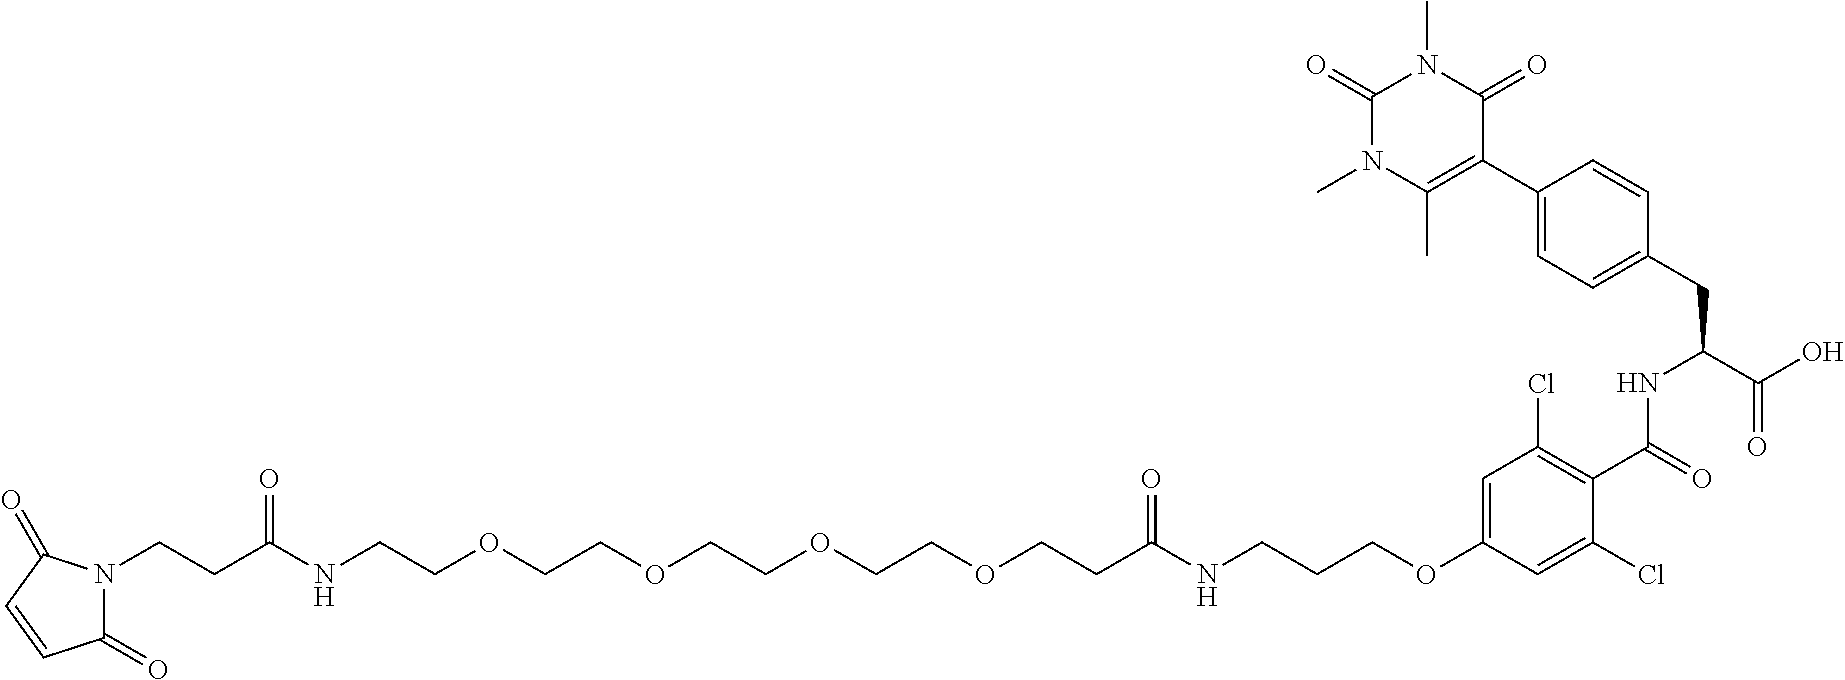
C1(=O)N(CCC(NCCOCCOCCOCCOCCC(NCCCOC2=CC(Cl)=C(C(=O)NC(C(O)=O)CC3=CC=C(C4=C(C)N(C)C(=O)N(C)C4=O)C=C3)C(Cl)=C2)=O)=O)C(=O)C=C1
